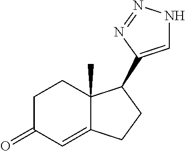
C1C(=O)C=C2C(C)(C1)C(C1=CNN=N1)CC2
